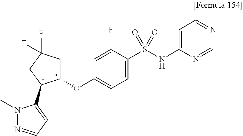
C1(OC2CC(F)(F)CC2C2=CC=NN2C)=CC=C(S(NC2=CC=NC=N2)(=O)=O)C(F)=C1
